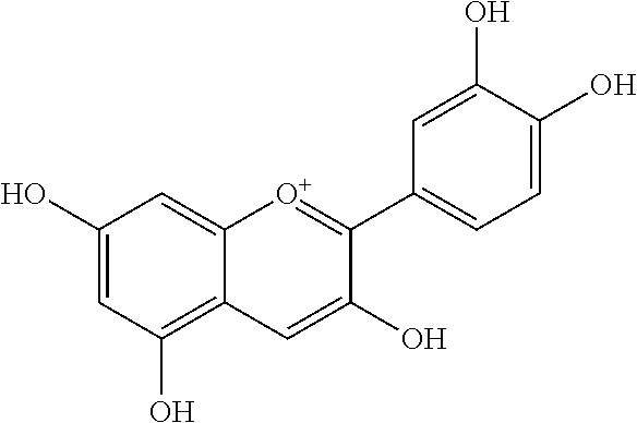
C1(O)=CC(O)=C2C(=C1)[O+]=C(C1=CC=C(O)C(O)=C1)C(O)=C2
